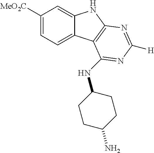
C1([MeO2C])=CC=C2C(=C1)NC1=C2C(NC2CCC(N)CC2)=NC([H])=N1
